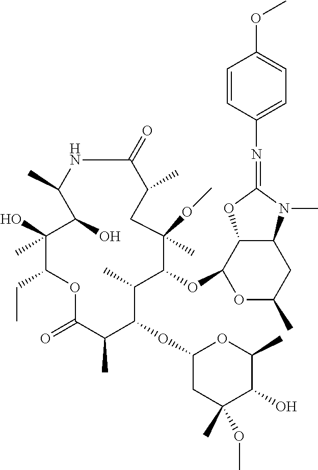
C1(=O)NC(C)C(O)C(O)(C)C(CC)OC(=O)C(C)C(OC2CC(C)(OC)C(O)C(C)O2)C(C)C(OC2C3C(CC(C)O2)N(C)C(=NC2=CC=C(OC)C=C2)O3)C(C)(OC)CC1C
